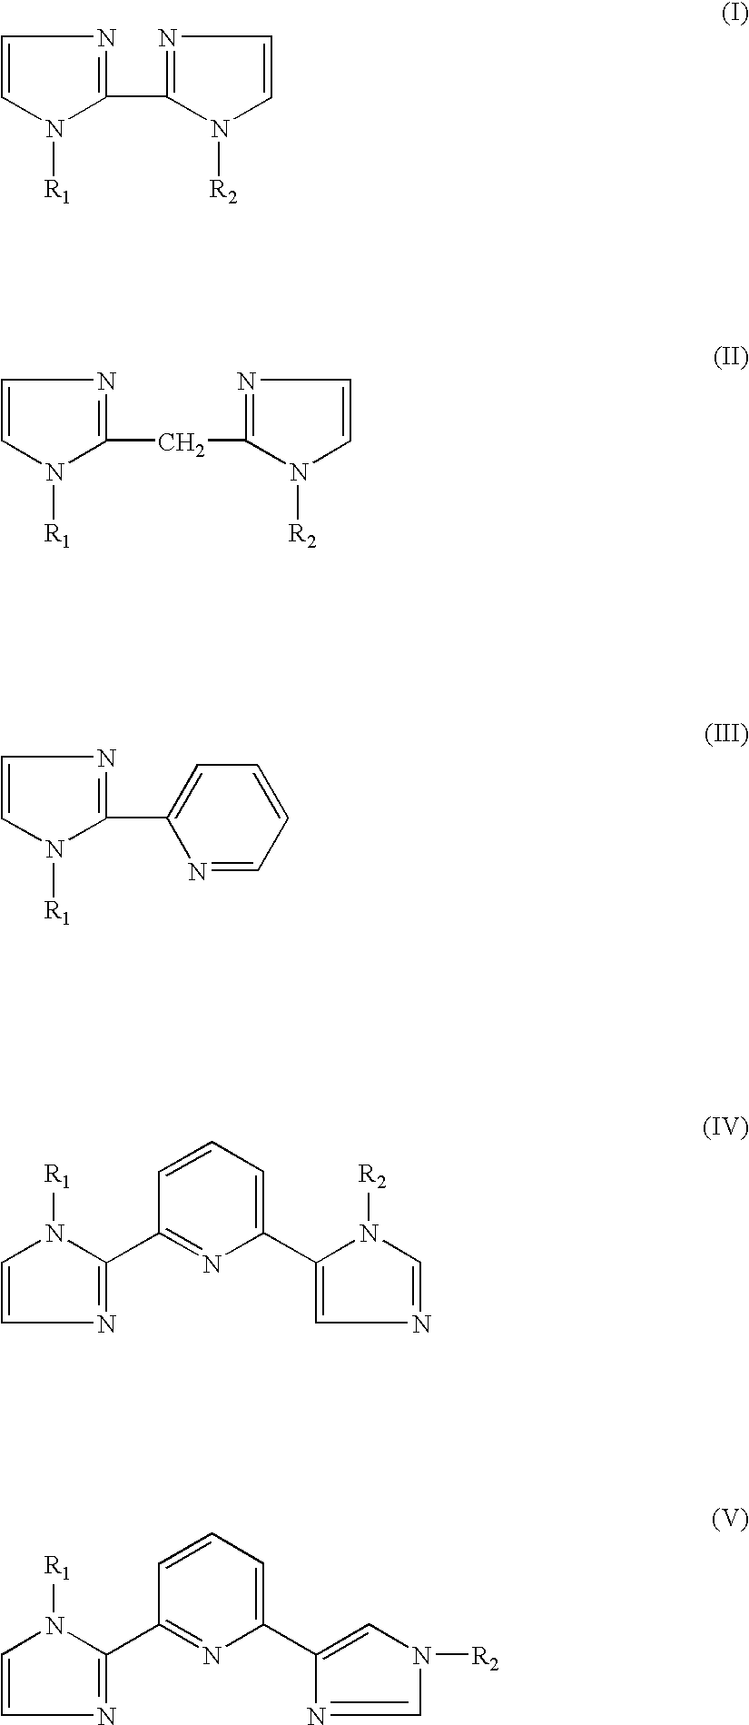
N1([R1])C=CN=C1C1=NC=CN1[R2].N1([R1])C=CN=C1CC1=NC=CN1[R2].N1([R1])C=CN=C1C1=CC=CC=N1.N1([R1])C=CN=C1C1=NC(C2=CN=CN2[R2])=CC=C1.N1([R1])C=CN=C1C1=NC(C2=CN([R2])C=N2)=CC=C1
